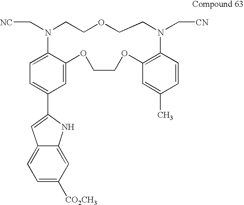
C1=C(C2=CC3=CC=C([CO2CH3])C=C3N2)C=C2C(=C1)N(C[NC])CCOCCN(C[CN])C1=C(OCCO2)C=C(C)C=C1
